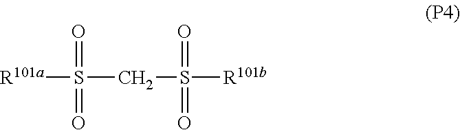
[R101a]S(CS(=O)(=O)[R101b])(=O)=O
